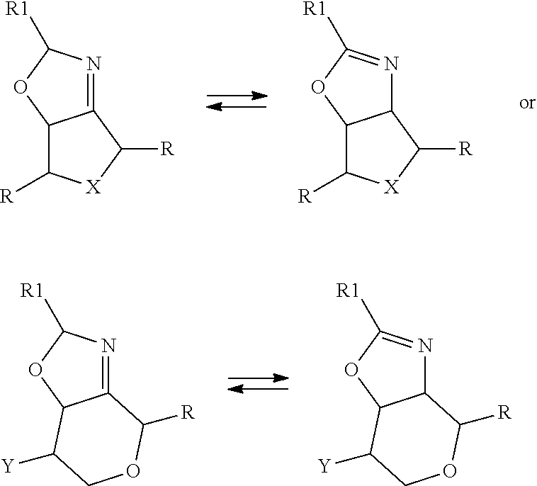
C12=NC([R1])OC1C([Y])COC2[R].C12N=C([R1])OC1C([Y])COC2[R].C12=NC([R1])OC1C([R])[X]C2[R].C12N=C([R1])OC1C([R])[X]C2[R]
